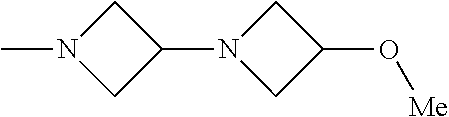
N1(C2CN(C)C2)CC(O[Me])C1
